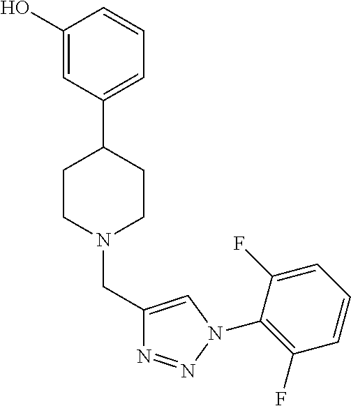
C1(O)=CC(C2CCN(CC3=CN(C4=C(F)C=CC=C4F)N=N3)CC2)=CC=C1
